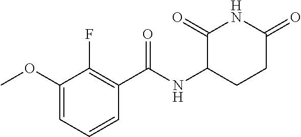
C1(OC)=CC=CC(C(NC2CCC(=O)NC2=O)=O)=C1F
